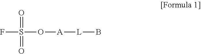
FS(O[A][L]B)(=O)=O
